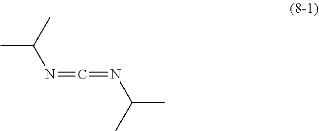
C(N=C=NC(C)C)(C)C
